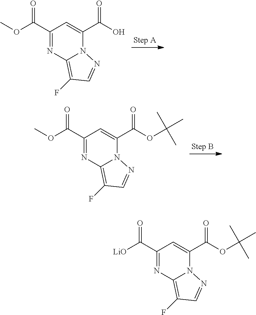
C1(C(OC)=O)=NC2=C(F)C=NN2C(C(OC(C)(C)C)=O)=C1.C1(C(OC)=O)=NC2=C(F)C=NN2C(C(O)=O)=C1.C1(C([LiO])=O)=NC2=C(F)C=NN2C(C(OC(C)(C)C)=O)=C1
